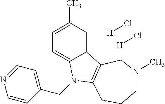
C1=C(C)C=C2C(=C1)N(CC1=CC=NC=C1)C1=C2CN(C)CCC1.[H]Cl.[H]Cl
